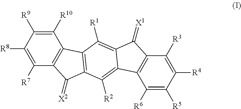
C1([R10])=C([R9])C([R8])=C([R7])C2=C1C1=C(C2=[X2])C([R2])=C2C(=C1[R1])C(=[X1])C1=C2C([R6])=C([R5])C([R4])=C1[R3]
